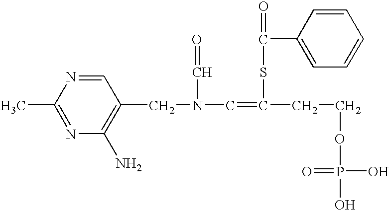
C1(C)=NC(N)=C(CN(C=C(CCOP(O)(=O)O)SC(C2=CC=CC=C2)=O)C=O)C=N1
